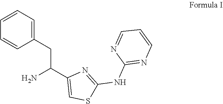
C1(CC(C2=CSC(NC3=NC=CC=N3)=N2)N)=CC=CC=C1
